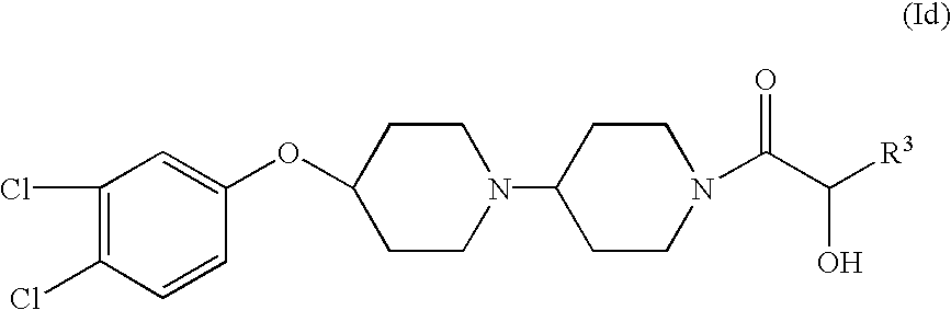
C1(OC2=CC(Cl)=C(Cl)C=C2)CCN(C2CCN(C(C([R3])O)=O)CC2)CC1
